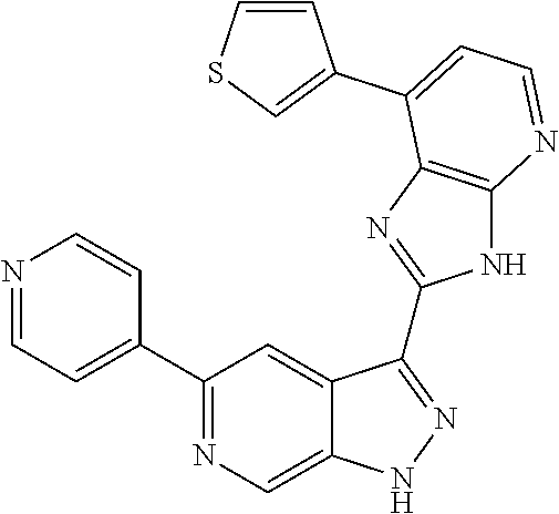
C1(C2=NC=C3C(=C2)C(C2=NC4=C(N2)N=CC=C4C2=CSC=C2)=NN3)=CC=NC=C1
